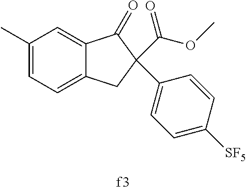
C1(C)=CC=C2C(=C1)C(=O)C(C(=O)OC)(C1=CC=C([SF5])C=C1)C2
